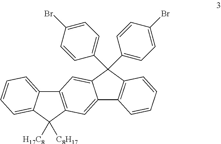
C12=C(C([H17C8])([C8H17])C3=CC=CC=C13)C=C1C(=C2)C(C2=CC=C(Br)C=C2)(C2=CC=C(Br)C=C2)C2=C1C=CC=C2
